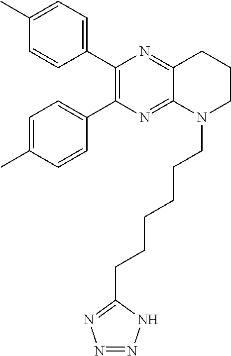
C1(C2=C(C3=CC=C(C)C=C3)N=C3C(=N2)CCCN3CCCCCCC2=NN=NN2)=CC=C(C)C=C1
